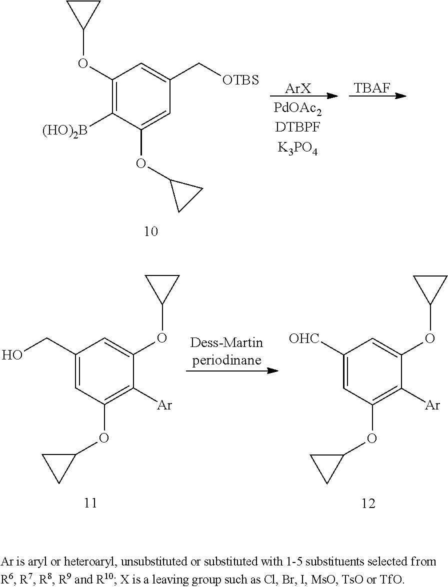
[ArX].[TBAF].C1(OC2CC2)=C([(HO)2B])C(OC2CC2)=CC(C[OTBS])=C1.C1(CO)=CC(OC2CC2)=C([Ar])C(OC2CC2)=C1.[Dess-Martinperiodinane].C1([OHC])=CC(OC2CC2)=C([Ar])C(OC2CC2)=C1
